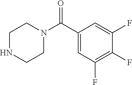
C1(C(N2CCNCC2)=O)=CC(F)=C(F)C(F)=C1
